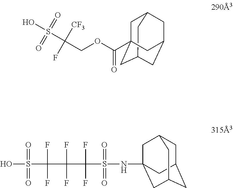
C(=O)(OCC(S(O)(=O)=O)([CF3])F)C12CC3CC(CC(C1)C3)C2.C(F)(F)(C(F)(F)C(S(NC12CC3CC(CC(C1)C3)C2)(=O)=O)(F)F)S(O)(=O)=O
